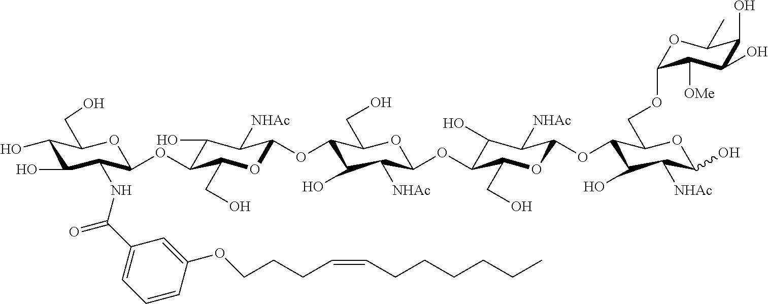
C1(O)C(O)C(NC(C2=CC=CC(OCCCC=CCCCCCC)=C2)=O)C(OC2C(O)C([NHAc])C(OC3C(O)C([NHAc])C(OC4C(O)C([NHAc])C(OC5C(O)C([NHAc])C(O)OC5COC5OC(C)C(O)C(O)C5[OMe])OC4CO)OC3CO)OC2CO)OC1CO
